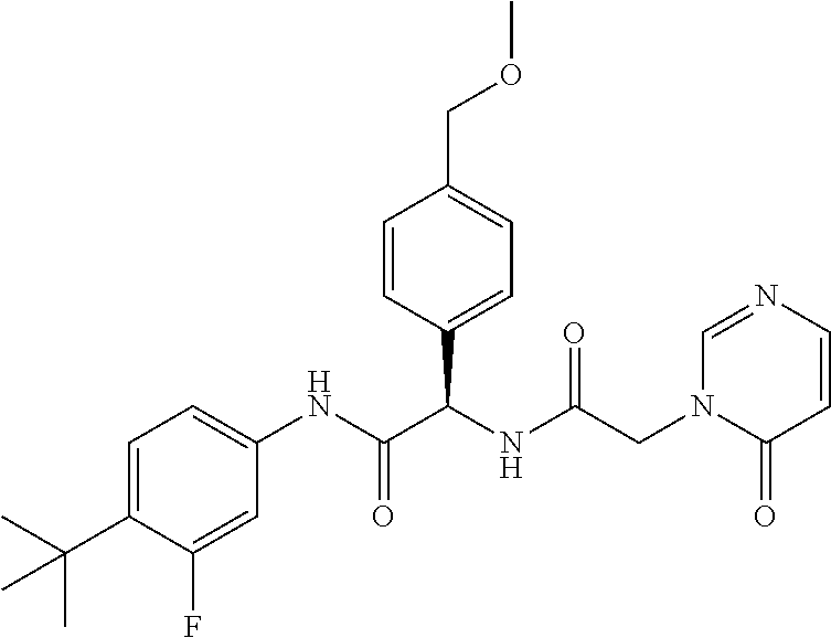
C1=C(C(C)(C)C)C(F)=CC(NC(C(NC(=O)CN2C(=O)C=CN=C2)C2=CC=C(COC)C=C2)=O)=C1
